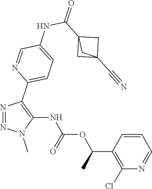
N1=NN(C)C(NC(OC(C2=C(Cl)N=CC=C2)C)=O)=C1C1=CC=C(NC(C23CC(C#N)(C2)C3)=O)C=N1
